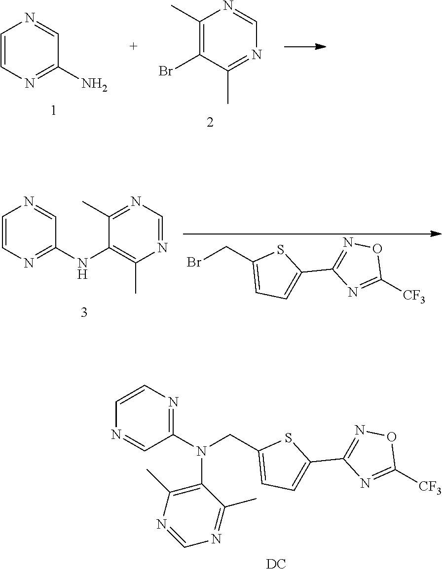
C1=CN=C(N)C=N1.C1(C)=C(Br)C(C)=NC=N1.C1=CN=C(NC2=C(C)N=CN=C2C)C=N1.BrCC1=CC=C(C2=NOC([CF3])=N2)S1.N(CC1=CC=C(C2=NOC([CF3])=N2)S1)(C1=NC=CN=C1)C1=C(C)N=CN=C1C.[DC]
